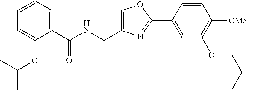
C1=C(CNC(C2=CC=CC=C2OC(C)C)=O)N=C(C2=CC(OCC(C)C)=C([OMe])C=C2)O1
